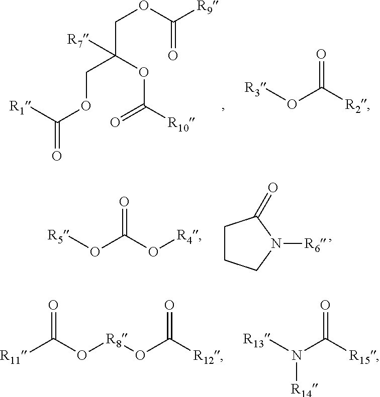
[R1]C(OCC([R7])(COC(=O)[R9])OC(=O)[R10])=O.[R3]OC([R2])=O.[R5]OC(O[R4])=O.C1CCN([R6])C1=O.[R11]C(O[R8]OC(=O)[R12])=O.[R13]N(C(=O)[R15])[R14]
